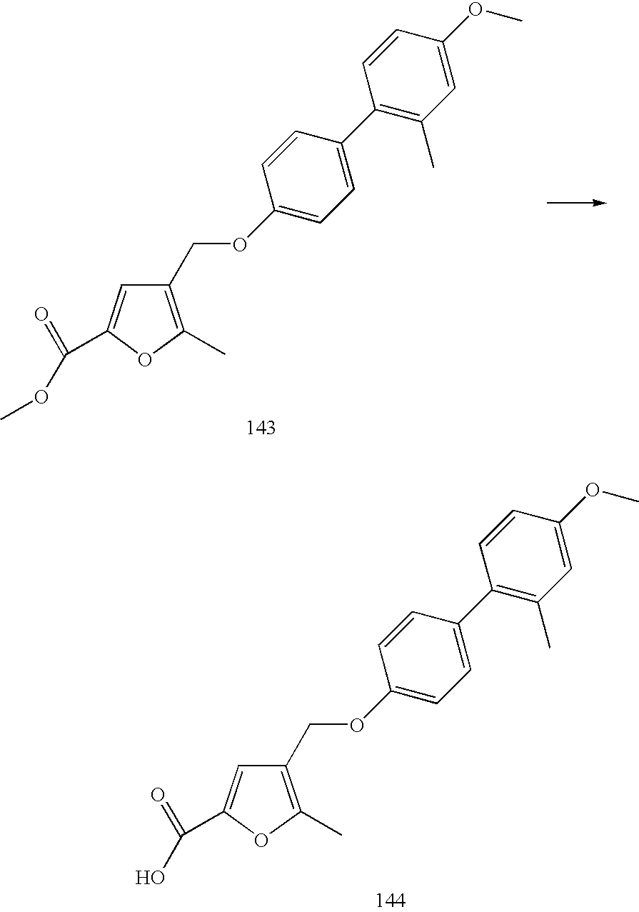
O(CC1=C(C)OC(C(=O)OC)=C1)C1=CC=C(C2=C(C)C=C(OC)C=C2)C=C1.O(CC1=C(C)OC(C(=O)O)=C1)C1=CC=C(C2=C(C)C=C(OC)C=C2)C=C1
